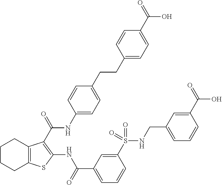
C1CCC2=C(C1)C(C(=O)NC1=CC=C(CCC3=CC=C(C(=O)O)C=C3)C=C1)=C(NC(C1=CC=CC(S(NCC3=CC=CC(C(=O)O)=C3)(=O)=O)=C1)=O)S2
